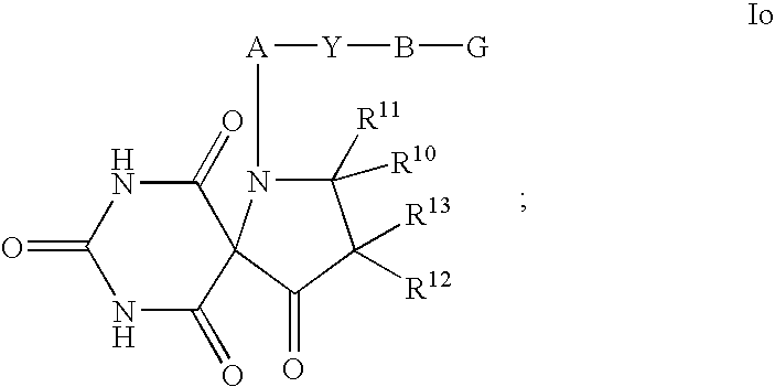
C1(=O)NC(=O)C2(C(=O)N1)C(=O)C([R13])([R12])C([R11])([R10])N2[A][Y]B[G]
